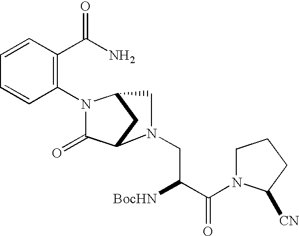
C1(N2C(=O)C3CC2CN3CC([BocHN])C(=O)N2CCCC2[CN])=C(C(N)=O)C=CC=C1
